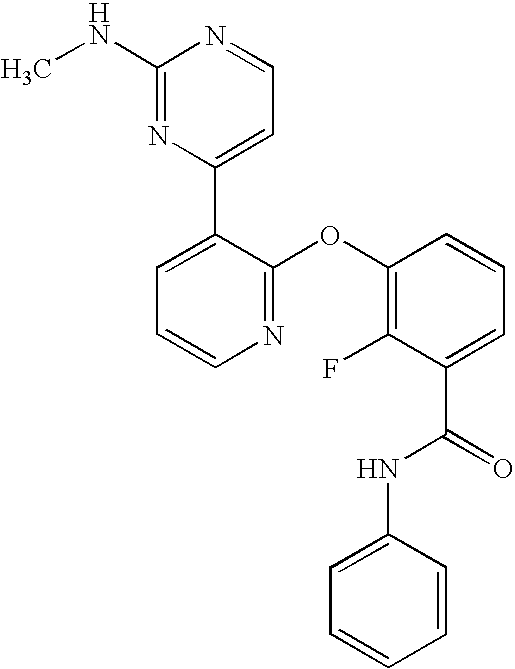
N1=C(OC2=C(F)C(C(=O)NC3=CC=CC=C3)=CC=C2)C(C2=CC=NC(NC)=N2)=CC=C1
